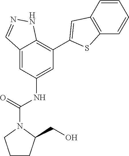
C12=CC(NC(=O)N3CCCC3CO)=CC(C3=CC4=C(S3)C=CC=C4)=C1NN=C2
